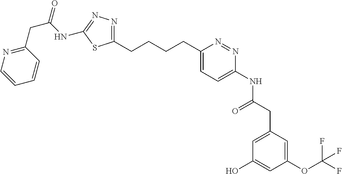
C1(CCCCC2=CC=C(NC(=O)CC3=CC(O)=CC(OC(F)(F)F)=C3)N=N2)=NN=C(NC(CC2=NC=CC=C2)=O)S1
